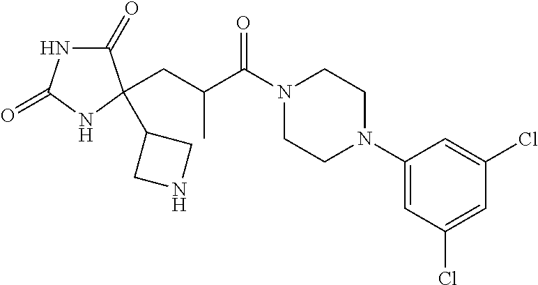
C1(=O)NC(=O)NC1(CC(C(N1CCN(C2=CC(Cl)=CC(Cl)=C2)CC1)=O)C)C1CNC1
